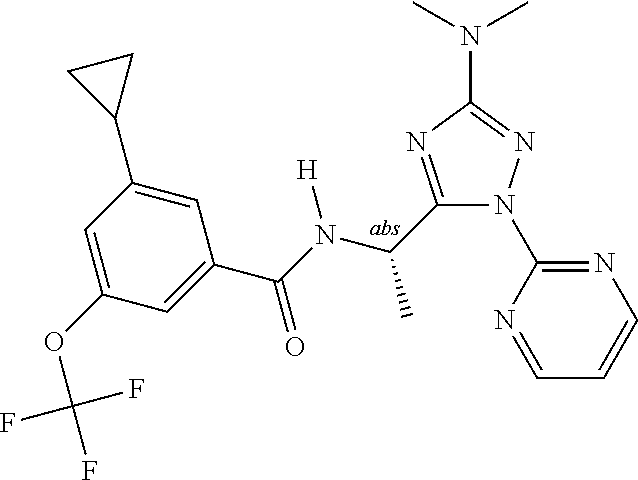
C1(C(N(C(C2=CC(OC(F)(F)F)=CC(C3CC3)=C2)=O)[H])C)=NC(N(C)C)=NN1C1=NC=CC=N1
